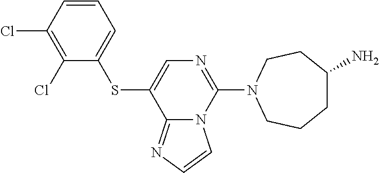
C1=CC(Cl)=C(Cl)C(SC2=CN=C(N3CCCC(N)CC3)N3C2=NC=C3)=C1
